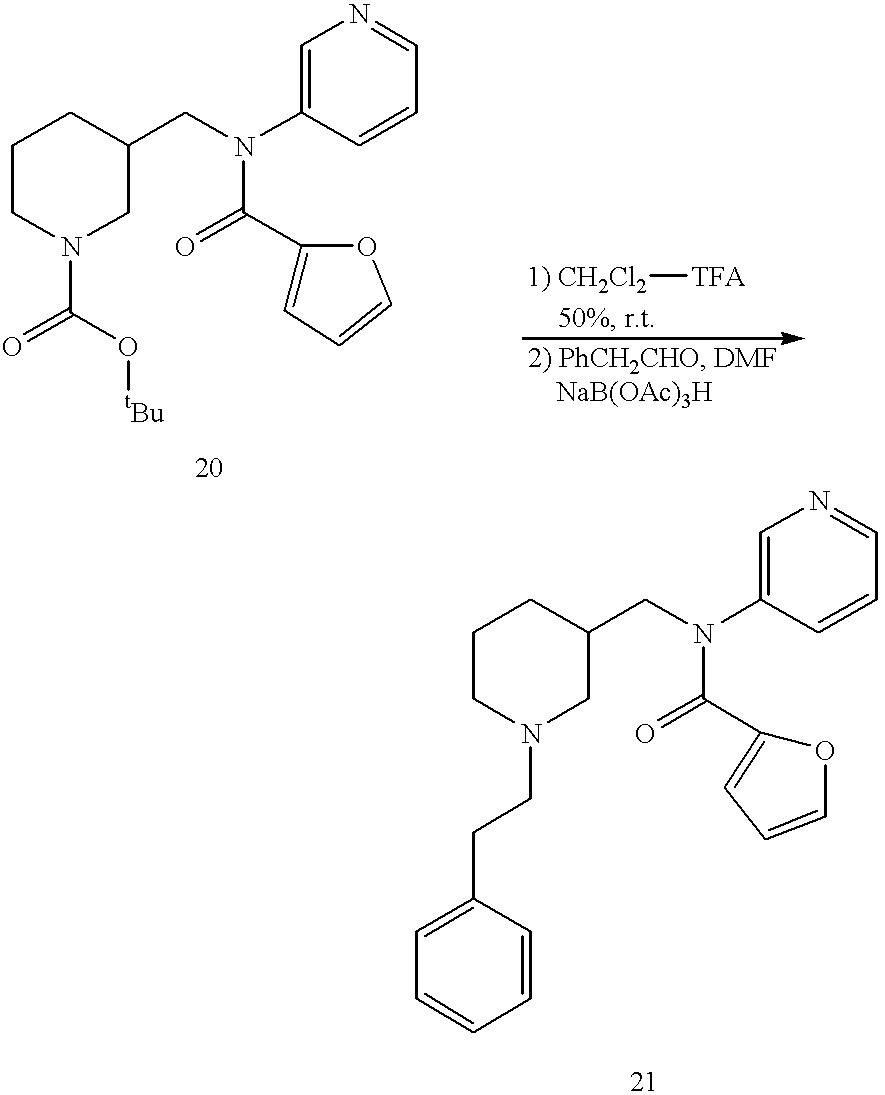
C1CN(C(=O)O[tBu])CC(CN(C2=CN=CC=C2)C(=O)C2=CC=CO2)C1.[1) CH2Cl2][TFA].C1CN(CCC2=CC=CC=C2)CC(CN(C2=CN=CC=C2)C(=O)C2=CC=CO2)C1
